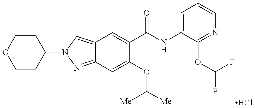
C12=CN(C3CCOCC3)N=C1C=C(OC([Me])[Me])C(C(NC1=CC=CN=C1OC(F)F)=O)=C2.Cl
